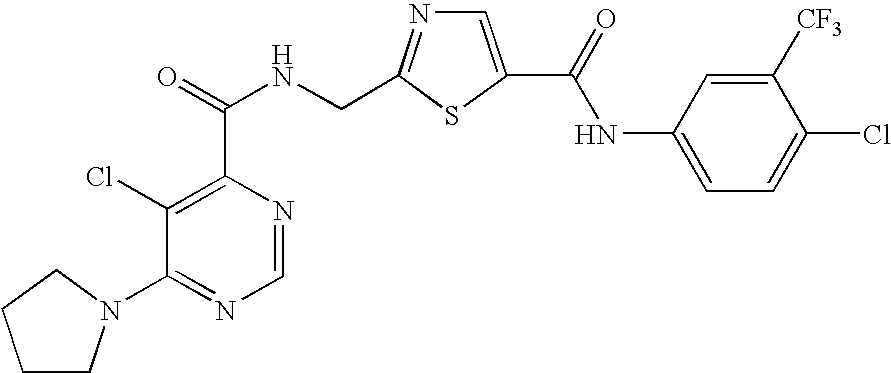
C1(Cl)=C(C(=O)NCC2=NC=C(C(=O)NC3=CC=C(Cl)C([CF3])=C3)S2)N=CN=C1N1CCCC1
